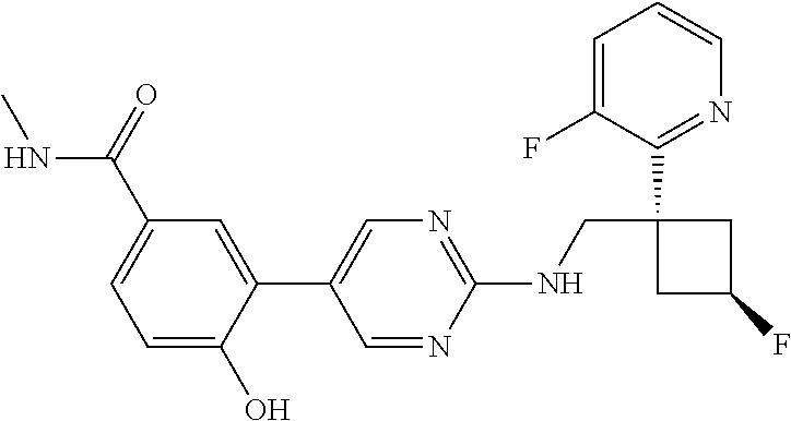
C1=C(F)C(C2(CNC3=NC=C(C4=CC(C(NC)=O)=CC=C4O)C=N3)CC(F)C2)=NC=C1
